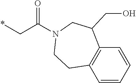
*CC(N1CCC2=C(C(CO)C1)C=CC=C2)=O
